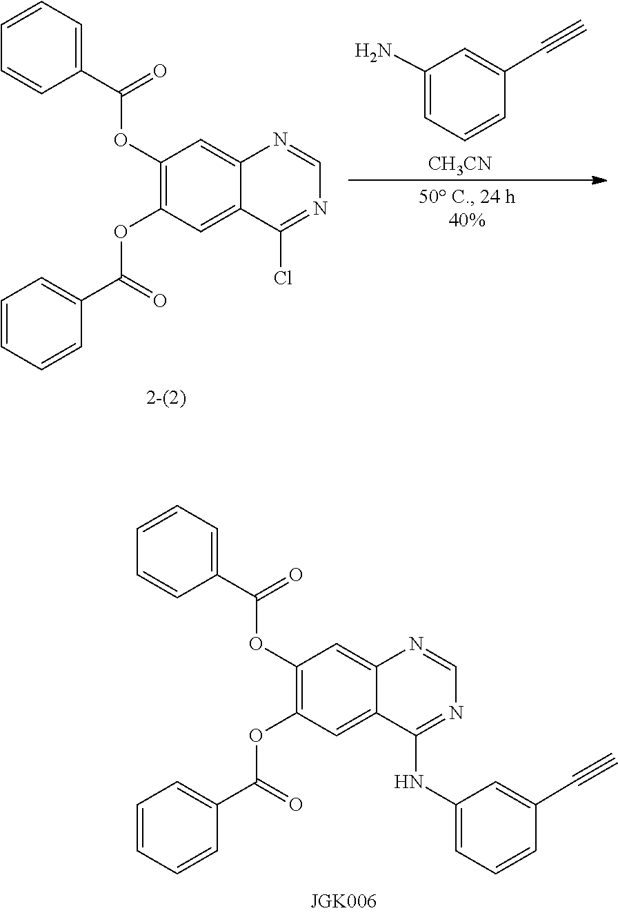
C1=NC2=CC(OC(C3=CC=CC=C3)=O)=C(OC(C3=CC=CC=C3)=O)C=C2C(Cl)=N1.C1(N)=CC=CC(C#C)=C1.[CH3CN].C1=NC2=CC(OC(C3=CC=CC=C3)=O)=C(OC(C3=CC=CC=C3)=O)C=C2C(NC2=CC=CC(C#C)=C2)=N1
